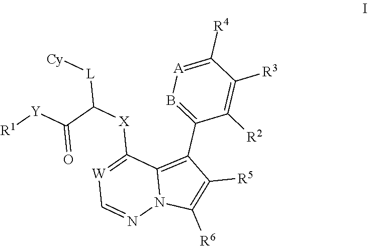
[W]1=C([X]C([L][Cy])C([Y][R1])=O)C2=C(C3=B[A]=C([R4])C([R3])=C3[R2])C([R5])=C([R6])N2N=C1
